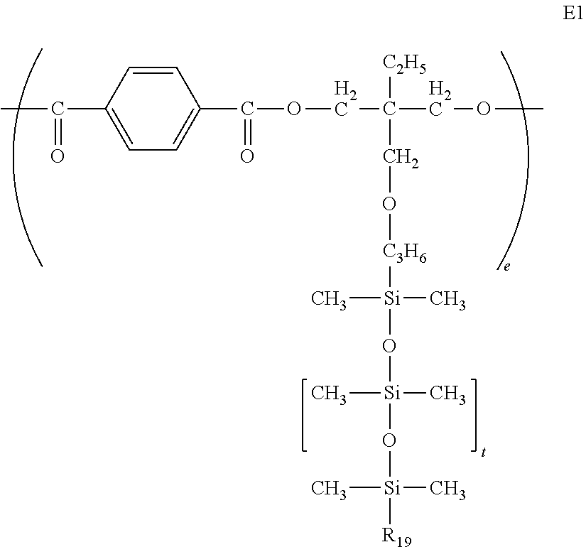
C1=CC(C(=O)C)=CC=C1C(=O)OCC([C2H5])(COC)CO[C3H6][Si](C)(C)O[Si](C)(C)O[Si](C)(C)[R19]
